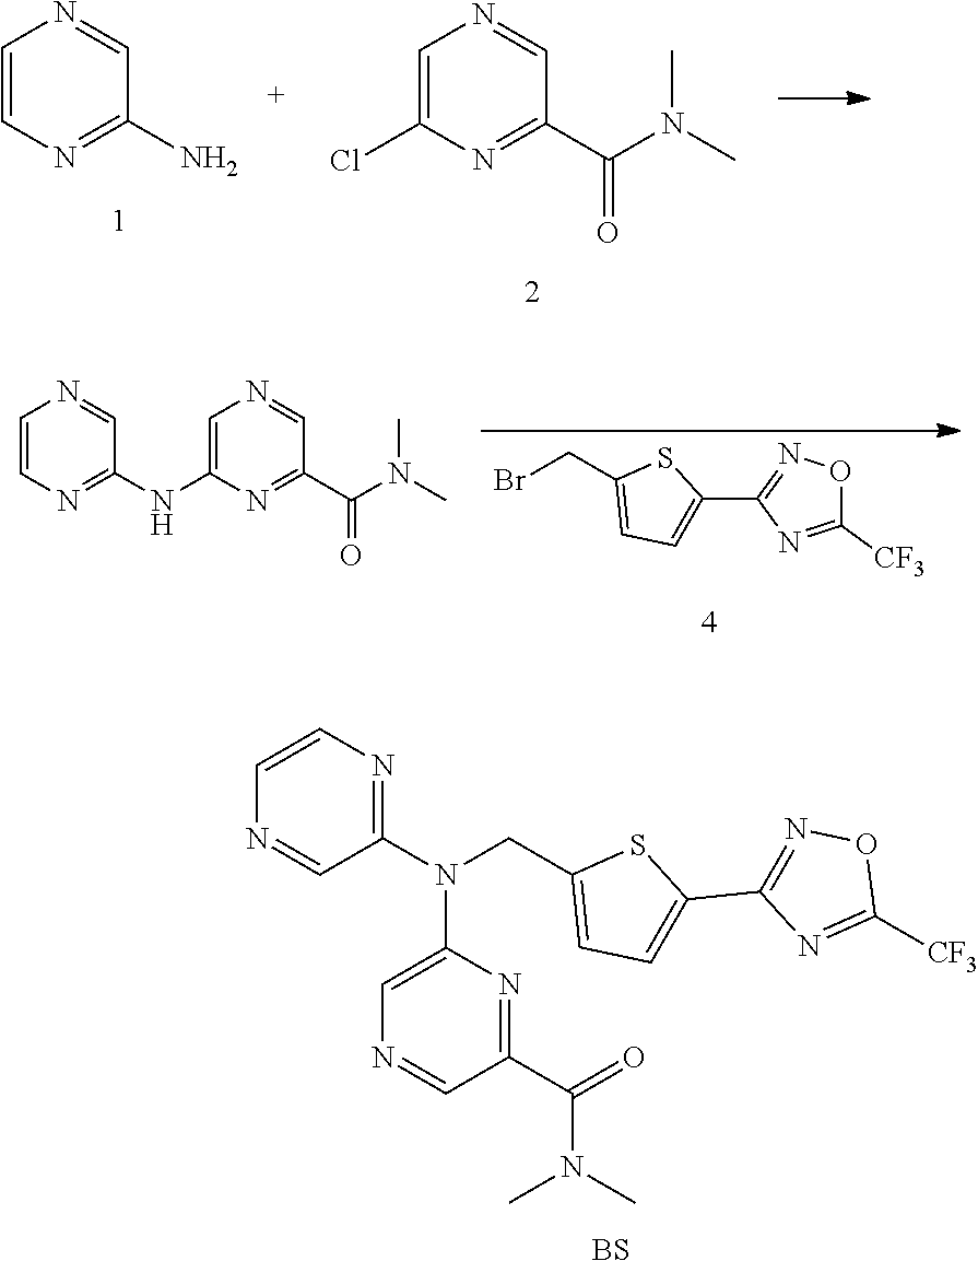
C1=CN=C(N)C=N1.C1=C(Cl)N=C(C(N(C)C)=O)C=N1.C1=CN=C(NC2=CN=CC(C(=O)N(C)C)=N2)C=N1.BrCC1=CC=C(C2=NOC([CF3])=N2)S1.N1=CC(N(CC2=CC=C(C3=NOC([CF3])=N3)S2)C2=CN=CC(C(=O)N(C)C)=N2)=NC=C1.[BS]
